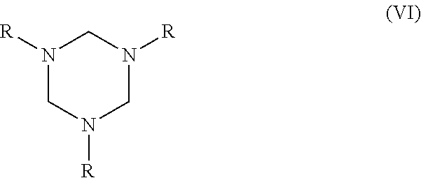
N1([R])CN([R])CN([R])C1
